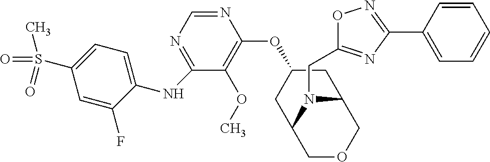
N1=CN=C(NC2=CC=C(S(=O)(C)=O)C=C2F)C(OC)=C1OC1CC2N(CC3=NC(C4=CC=CC=C4)=NO3)C(COC2)C1
